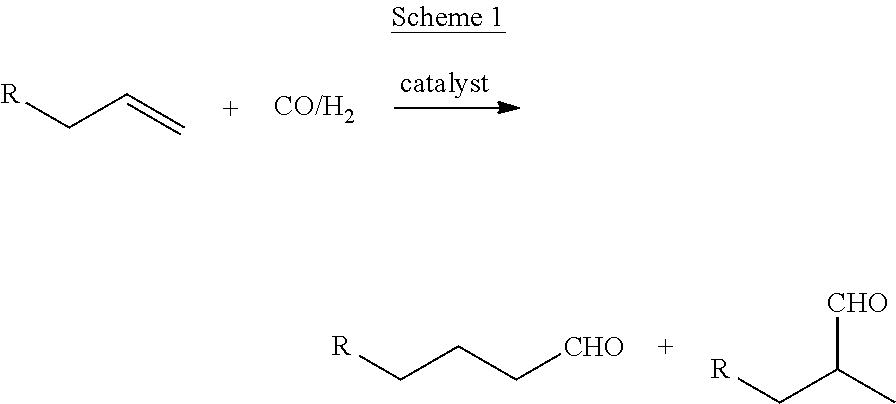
[R]CC=C.[R]CCC[CHO].[CHO]C(C)C[R]
